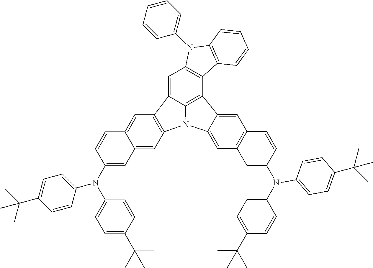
C1(N(C2=CC=C(C(C)(C)C)C=C2)C2=CC=C(C(C)(C)C)C=C2)=CC2=CC3=C(C=C2C=C1)C1=CC2=C(C4=C1N3C1=CC3=C(C=C41)C=CC(N(C1=CC=C(C(C)(C)C)C=C1)C1=CC=C(C(C)(C)C)C=C1)=C3)C1=C(N2C2=CC=CC=C2)C=CC=C1
